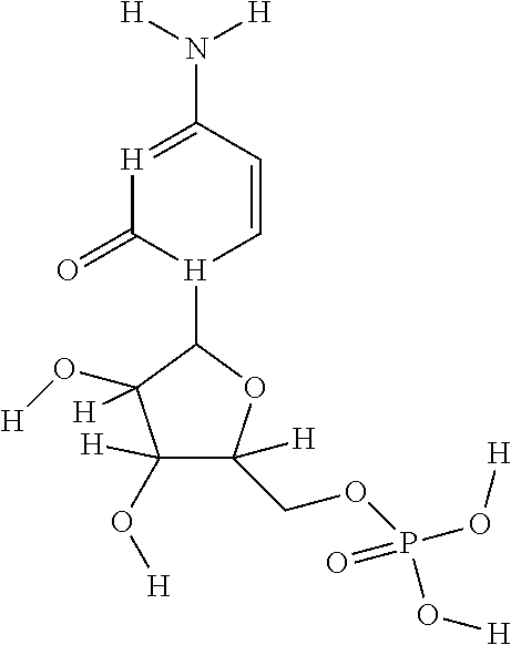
[H]1=C(N([H])[H])C=C[H](C2C(O[H])([H])C([H])(O[H])C([H])(COP(O[H])(O[H])=O)O2)C1=O
